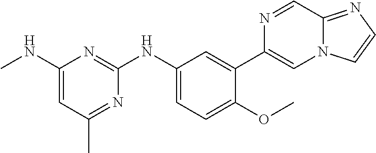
C1(NC)=CC(C)=NC(NC2=CC=C(OC)C(C3=CN4C(=NC=C4)C=N3)=C2)=N1
